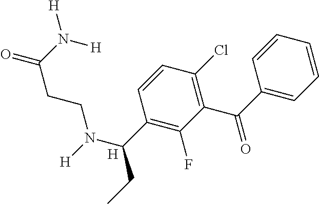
[H].C1=CC=CC(C(=O)C2=C(Cl)C=CC(C(N([H])CCC(N([H])[H])=O)CC)=C2F)=C1
